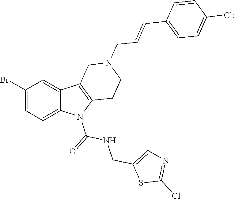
C1(Br)=CC=C2C(=C1)C1=C(N2C(=O)NCC2=CN=C(Cl)S2)CCN(CC=CC2=CC=C(Cl)C=C2)C1
